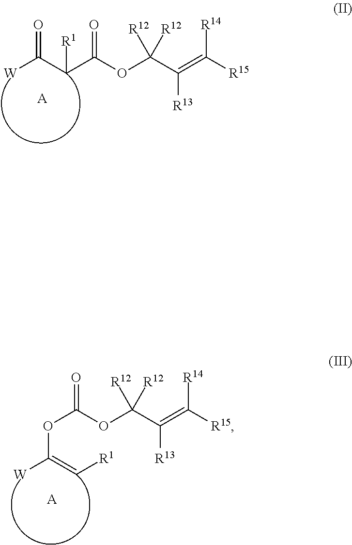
[W]C(C(C(OC(C([R13])=C([R14])[R15])([R12])[R12])=O)[R1])=O.[A].[W]C(=C[R1])OC(OC(C([R13])=C([R14])[R15])([R12])[R12])=O.[A]
